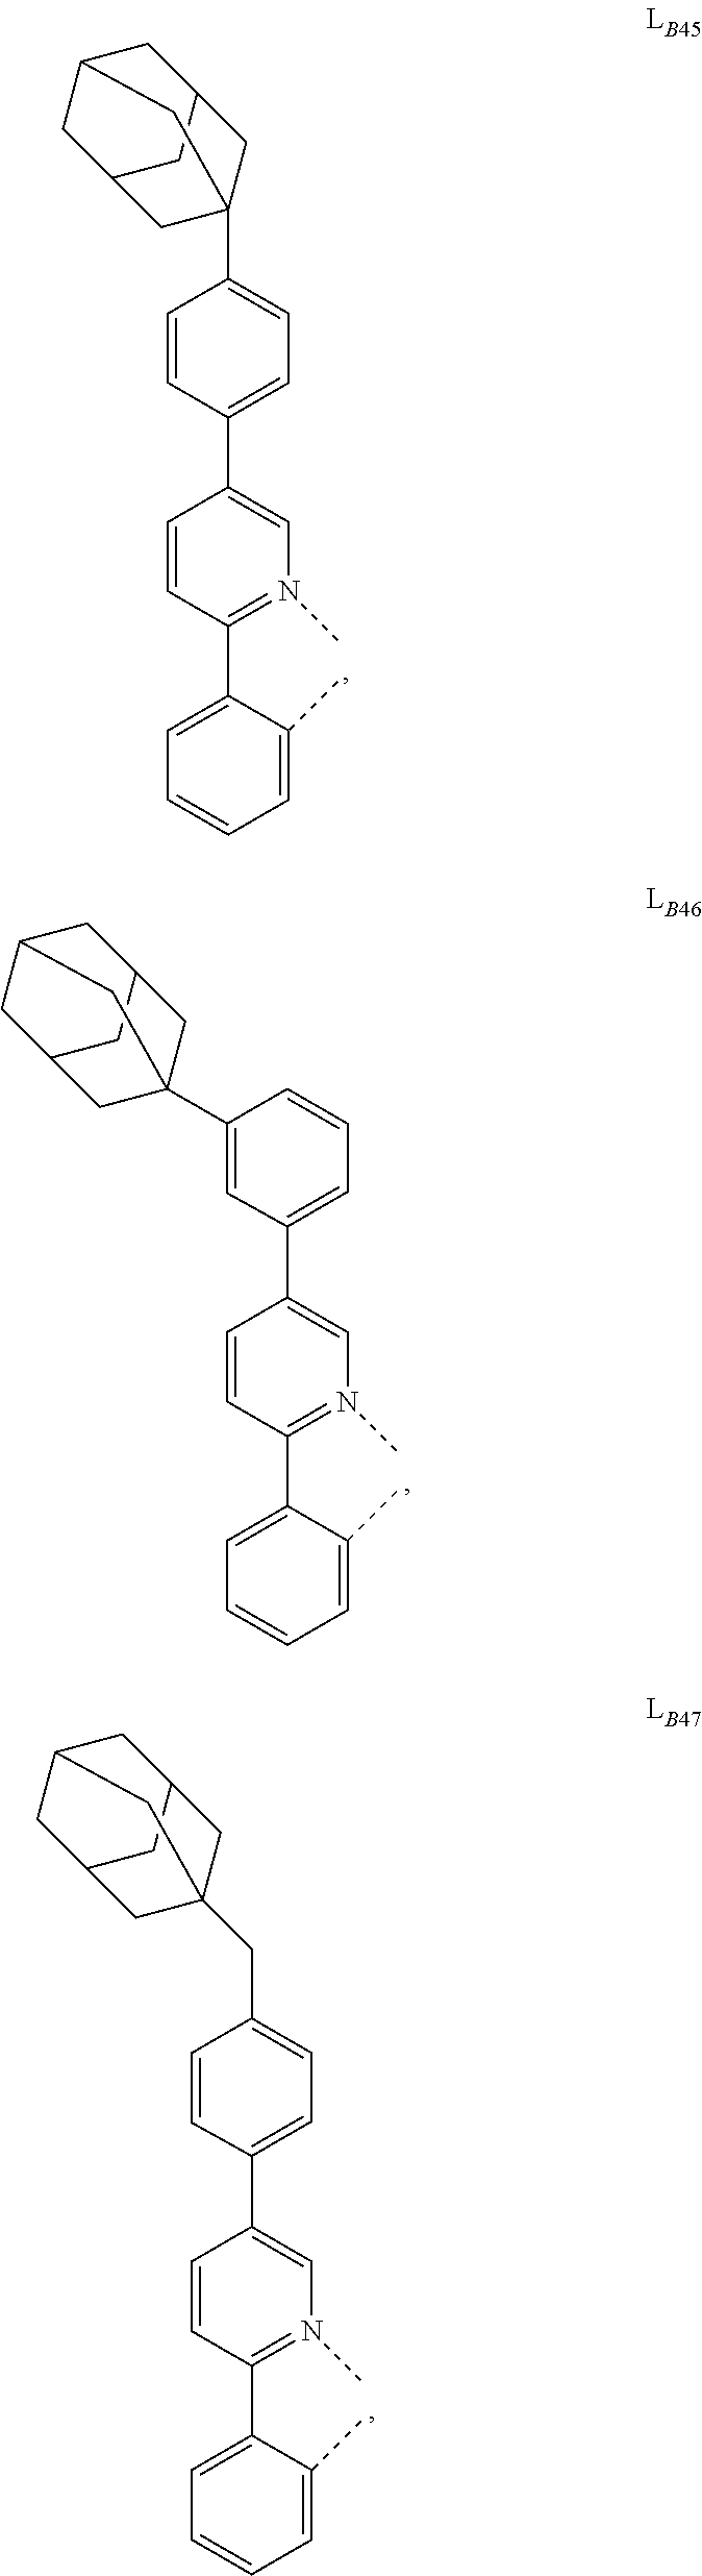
C1(C2=N(C)C=C(C3=CC=C(C45CC6CC(CC(C6)C4)C5)C=C3)C=C2)=CC=CC=C1C.C1(C2=N(C)C=C(C3=CC=C(CC45CC6CC(CC(C6)C4)C5)C=C3)C=C2)=CC=CC=C1C.C1(C2=N(C)C=C(C3=CC=CC(C45CC6CC(CC(C6)C4)C5)=C3)C=C2)=CC=CC=C1C
